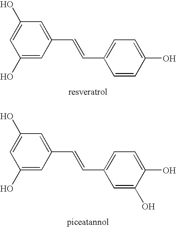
C1(O)=CC(C=CC2=CC=C(O)C=C2)=CC(O)=C1.C1(O)=CC(C=CC2=CC=C(O)C(O)=C2)=CC(O)=C1
